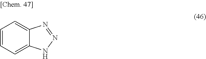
C12=CC=CC=C1NN=N2
